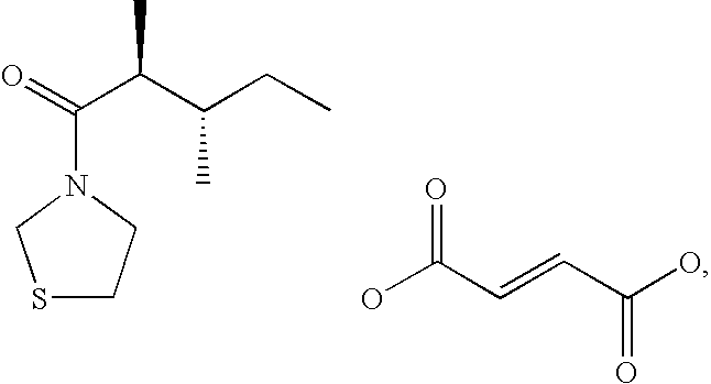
S1CCN(C(=O)C(C(CC)C)C)C1.OC(C=CC(O)=O)=O
